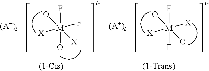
F[M](O)(F)([X])(O)[X].F[M](F)([X])([X])(O)O
